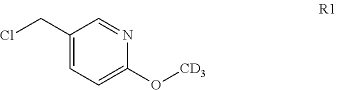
C1(CCl)=CC=C(O[CD3])N=C1
